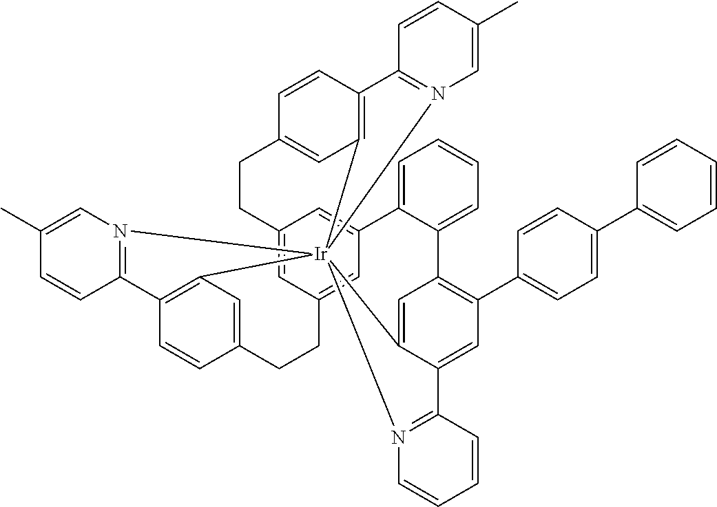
C12=CC3=CC(=C1)C1=CC=CC=C1C1=C(C4=CC=C(C5=CC=CC=C5)C=C4)C=C4C(=C1)[Ir]15(C6=C(C=CC(=C6)CC3)C3=N1C=C(C)C=C3)(C1=C(C=CC(=C1)CC2)C1=N5C=C(C)C=C1)N1=C4C=CC=C1
